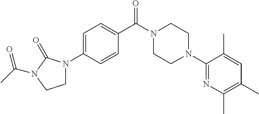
C1(C(N2CCN(C3=NC(C)=C(C)C=C3C)CC2)=O)=CC=C(N2CCN(C(C)=O)C2=O)C=C1
